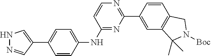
C1=CC(NC2=NC(C3=CC4=C(C=C3)CN([Boc])C4(C)C)=NC=C2)=CC=C1C1=CNN=C1
